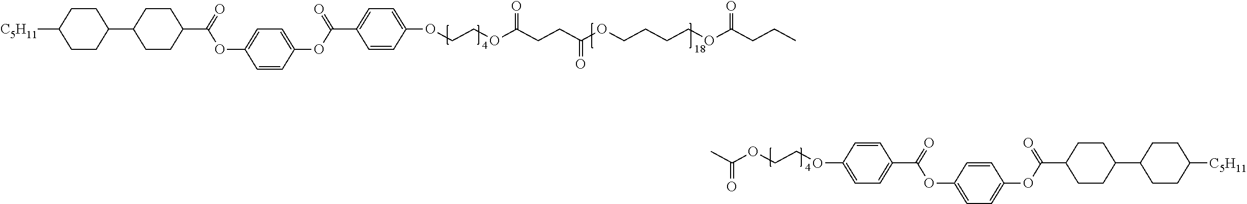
C1CC(C2CCC(C(=O)OC3=CC=C(OC(C4=CC=C(OCCOC(CCC(OCCCCOC(CCC)=O)=O)=O)C=C4)=O)C=C3)CC2)CCC1[C5H11].C1CC(C2CCC(C(=O)OC3=CC=C(OC(C4=CC=C(OCCOC(C)=O)C=C4)=O)C=C3)CC2)CCC1[C5H11]
